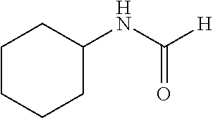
C1CCCC(NC([H])=O)C1
